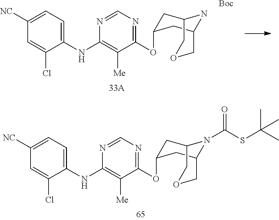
C1([NC])=CC=C(NC2=C([Me])C(OC3CC4NC(C3)COC4)=NC=N2)C(Cl)=C1.[Boc].C1([NC])=CC=C(NC2=C([Me])C(OC3CC4N(C(SC(C)(C)C)=O)C(C3)COC4)=NC=N2)C(Cl)=C1
